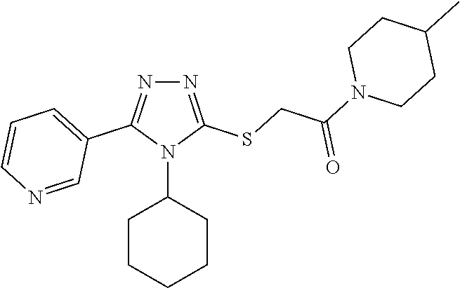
N1=C(SCC(N2CCC(C)CC2)=O)N(C2CCCCC2)C(C2=CC=CN=C2)=N1
